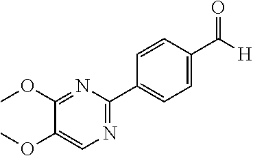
C1(OC)=CN=C(C2=CC=C(C([H])=O)C=C2)N=C1OC
